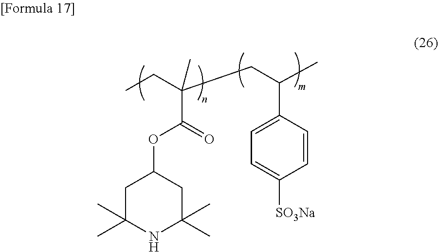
C(C(C)C1=CC=C([SO3Na])C=C1)C(C(OC1CC(C)(C)NC(C)(C)C1)=O)(CC)C
